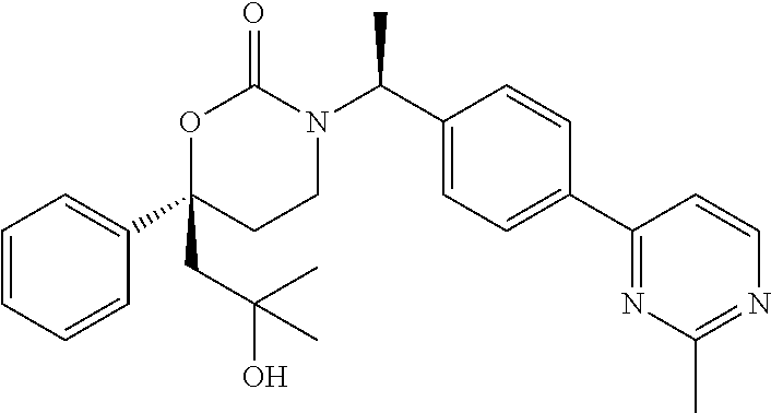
C1=CC=CC(C2(CC(O)(C)C)CCN(C(C3=CC=C(C4=NC(C)=NC=C4)C=C3)C)C(=O)O2)=C1
